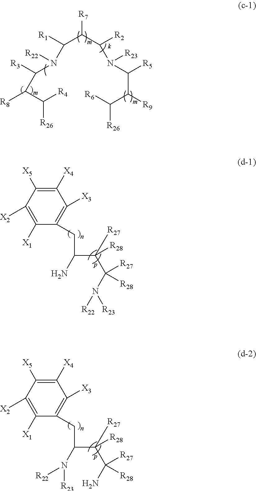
[R26]C(C([R8])C([R3])N(C(C(C([R2])N(C([R5])C(C([R26])[R6])[R9])[R23])[R7])[R1])[R22])[R4].C1([X4])=C([X5])C([X2])=C([X1])C(CC(N)C(C(N([R22])[R23])([R27])[R28])([R27])[R28])=C1[X3].C1([X4])=C([X5])C([X2])=C([X1])C(CC(N([R23])[R22])C(C(N)([R27])[R28])([R27])[R28])=C1[X3]
